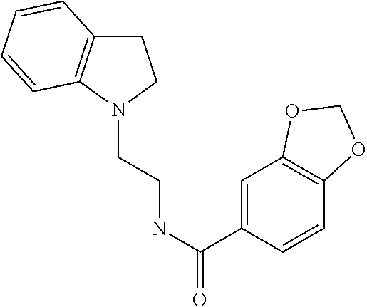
C1C2=C(N(CCNC(=O)C3=CC4=C(C=C3)OCO4)C1)C=CC=C2
